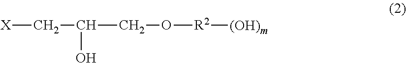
[X]CC(O)CO[R2][(OH)m]
